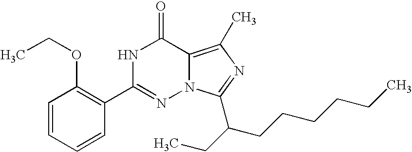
C1=CC=CC(C2=NN3C(=C(C)N=C3C(CC)CCCCCC)C(=O)N2)=C1OCC
